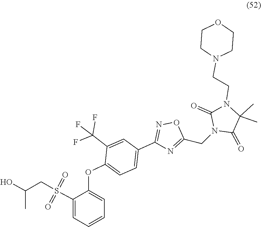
N1(CCN2C(C)(C)C(=O)N(CC3=NC(C4=CC=C(OC5=CC=CC=C5S(=O)(=O)CC(O)C)C(C(F)(F)F)=C4)=NO3)C2=O)CCOCC1
